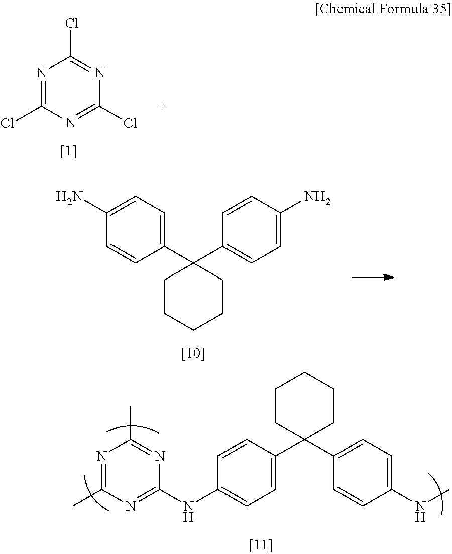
C1CCCCC1(C1=CC=C(NC)C=C1)C1=CC=C(NC2=NC(C)=NC(C)=N2)C=C1.N1=C(Cl)N=C(Cl)N=C1Cl.C1CCCCC1(C1=CC=C(N)C=C1)C1=CC=C(N)C=C1
